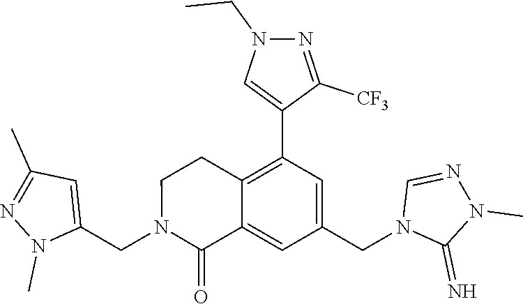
C1(CN2C(=O)C3=CC(CN4C(=N)N(C)N=C4)=CC(C4=CN(CC)N=C4[CF3])=C3CC2)=CC(C)=NN1C
